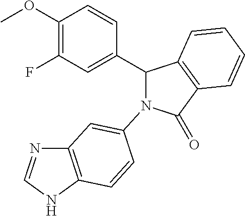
C12=C(NC=N1)C=CC(N1C(C3=CC(F)=C(OC)C=C3)C3=C(C1=O)C=CC=C3)=C2
